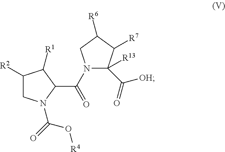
C1([R2])CN(C(=O)O[R4])C(C(N2C(C([OH])=O)([R13])C([R7])C([R6])C2)=O)C1[R1]
